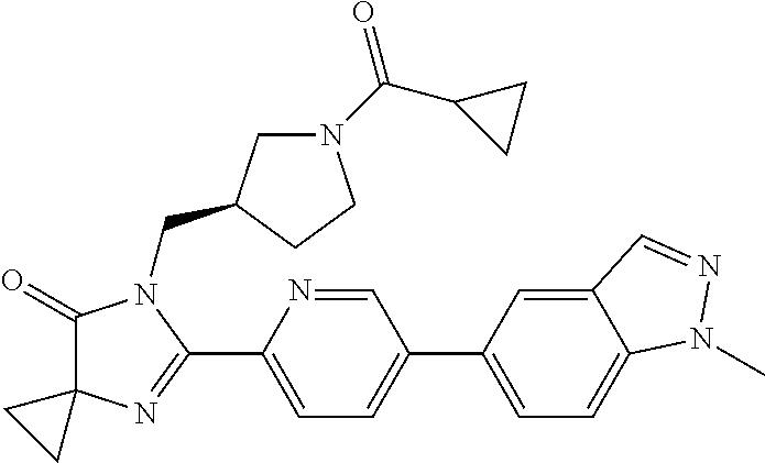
C1(=O)C2(N=C(C3=CC=C(C4=CC=C5C(=C4)C=NN5C)C=N3)N1CC1CN(C(C3CC3)=O)CC1)CC2
